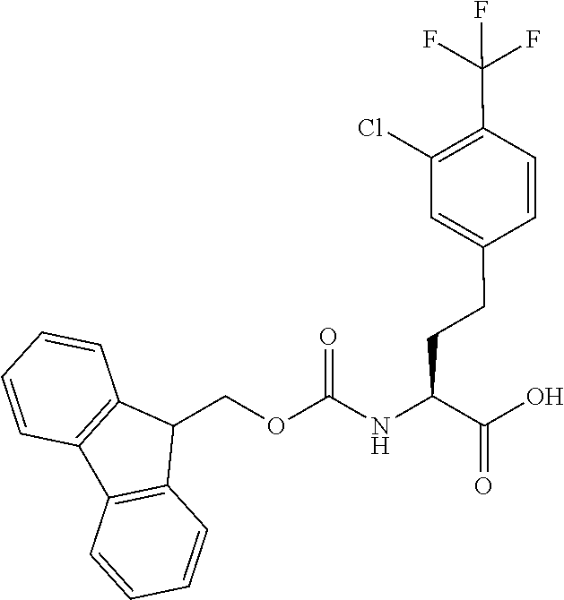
C1(COC(NC(C(O)=O)CCC2=CC(Cl)=C(C(F)(F)F)C=C2)=O)C2=C(C3=C1C=CC=C3)C=CC=C2
